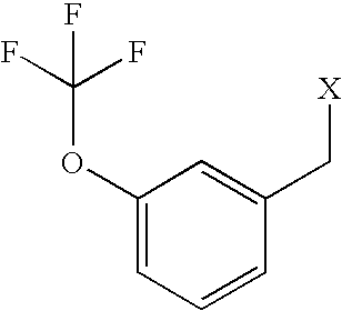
C1(OC(F)(F)F)=CC=CC(C[X])=C1
